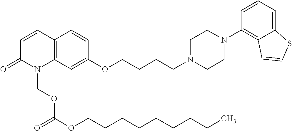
C1=CC2=C(N(COC(OCCCCCCCCC)=O)C1=O)C=C(OCCCCN1CCN(C3=C4C(=CC=C3)SC=C4)CC1)C=C2
